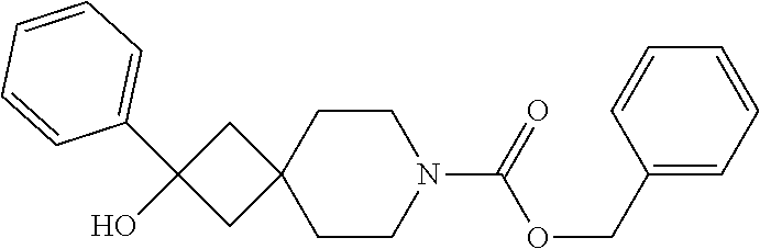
C1CN(C(=O)OCC2=CC=CC=C2)CCC12CC(O)(C1=CC=CC=C1)C2
